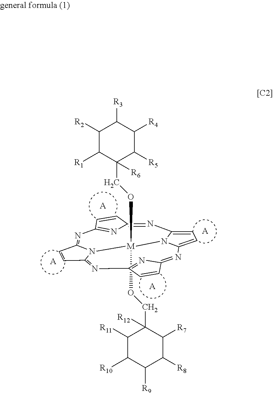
O([M]1(OCC2([R6])C([R1])C([R2])C([R3])C([R4])C2[R5])N2C3=NC4=NC(=NC5=CC=C(N51)N=C1C=CC(=N1)N=C2C=C3)C=C4)CC1([R12])C([R11])C([R10])C([R9])C([R8])C1[R7].[A].[A].[A].[A]
